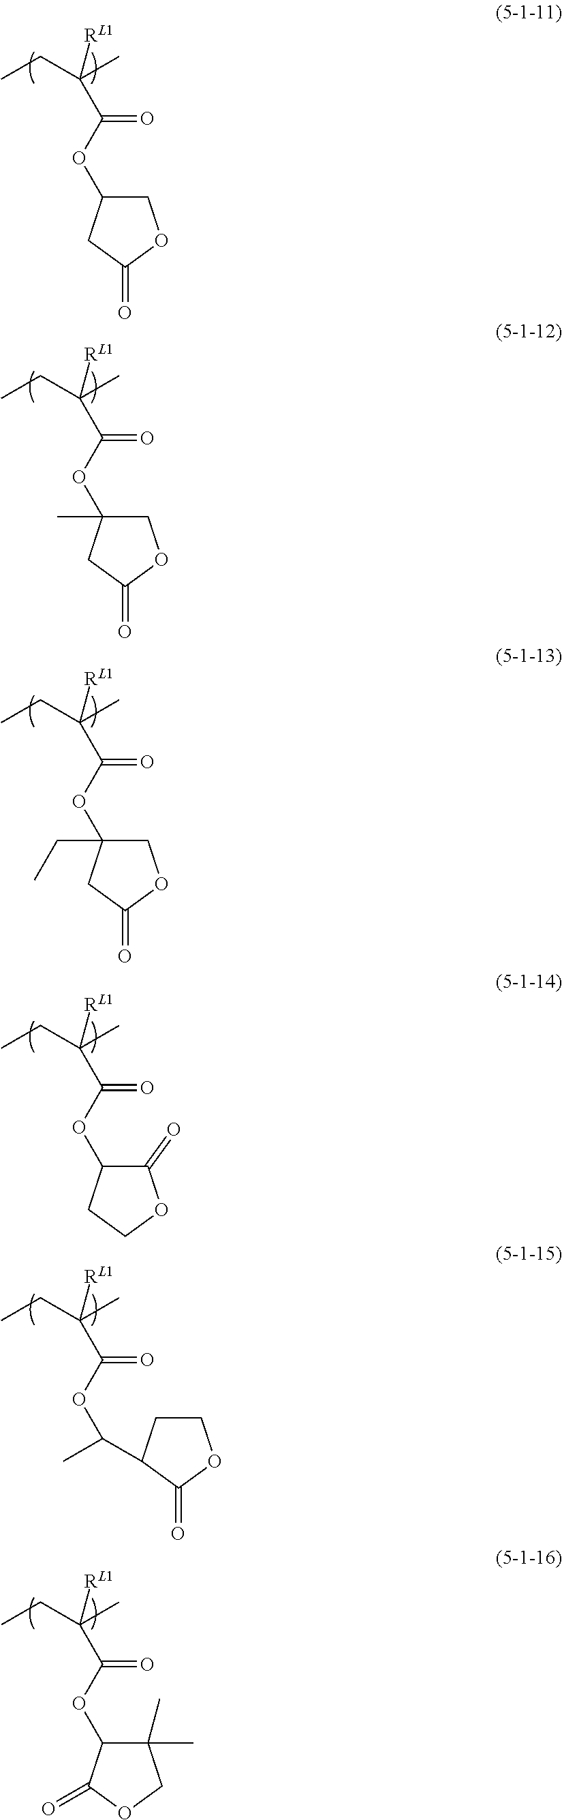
CCC(C)([RL1])C(OC1COC(=O)C1)=O.CCC(C)([RL1])C(OC1(C)COC(=O)C1)=O.CCC(C)([RL1])C(OC1(CC)COC(=O)C1)=O.CCC(C)([RL1])C(OC1C(=O)OCC1)=O.CCC(C)([RL1])C(OC1C(C)(C)COC1=O)=O.CCC(C)([RL1])C(OC(C)C1CCOC1=O)=O
